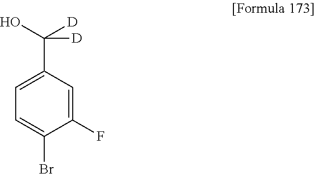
C1(F)=CC(C(O)([D])[D])=CC=C1Br
